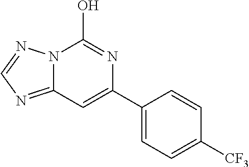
N12C(=NC=N1)C=C(C1=CC=C([CF3])C=C1)N=C2O
